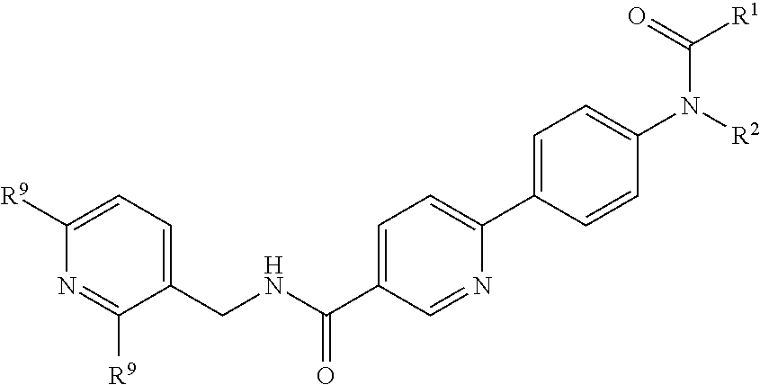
C1([R9])=CC=C(CNC(C2=CC=C(C3=CC=C(N([R2])C(=O)[R1])C=C3)N=C2)=O)C([R9])=N1
